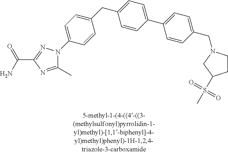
C1(CC2=CC=C(C3=CC=C(CN4CCC(S(C)(=O)=O)C4)C=C3)C=C2)=CC=C(N2C(C)=NC(C(N)=O)=N2)C=C1
